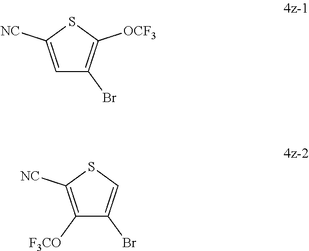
C1=C([NC])SC([OCF3])=C1Br.C1([F3CO])=C([NC])SC=C1Br
